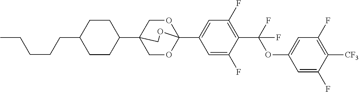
C(CCC1CCC(C23COC(C4=CC(F)=C(C(OC5=CC(F)=C([CF3])C(F)=C5)(F)F)C(F)=C4)(OC2)OC3)CC1)CC
